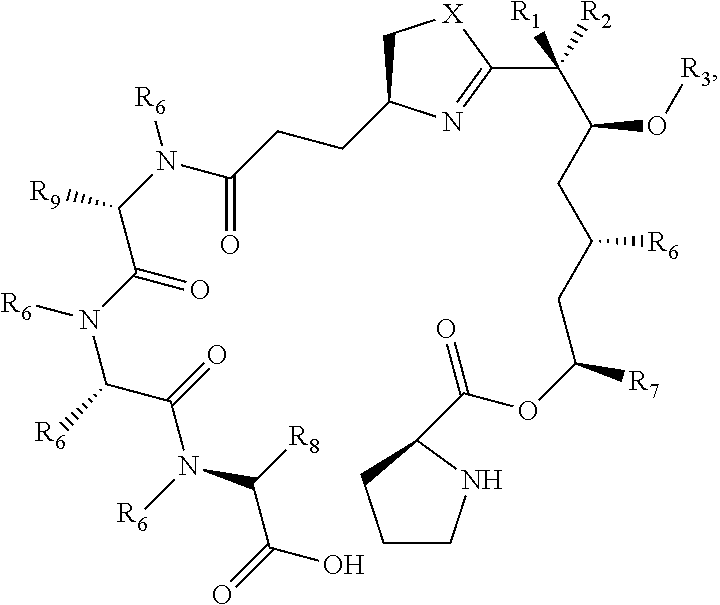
C(C(CC(CC(OC(=O)C1NCCC1)[R7])[R6])O[R3])([R1])(C1=NC(CCC(N(C([R9])C(N([R6])C([R6])C(=O)N([R6])C([R8])C(=O)O)=O)[R6])=O)C[X]1)[R2]
